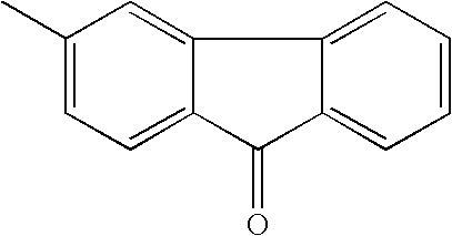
C1(C)=CC=C2C(=C1)C1=CC=CC=C1C2=O
